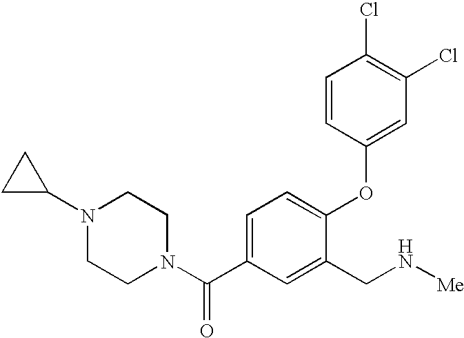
C1=C(C(N2CCN(C3CC3)CC2)=O)C=C(CN[Me])C(OC2=CC(Cl)=C(Cl)C=C2)=C1
